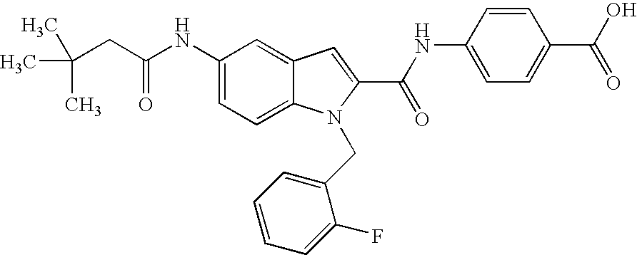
C1(NC(=O)CC(C)(C)C)=CC=C2C(=C1)C=C(C(=O)NC1=CC=C(C(O)=O)C=C1)N2CC1=CC=CC=C1F
